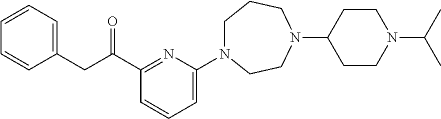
C1(C(CC2=CC=CC=C2)=O)=NC(N2CCCN(C3CCN(C(C)C)CC3)CC2)=CC=C1
